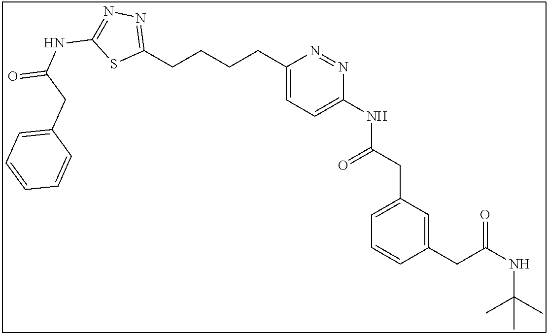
C1(CCCCC2=CC=C(NC(CC3=CC=CC(CC(NC(C)(C)C)=O)=C3)=O)N=N2)=NN=C(NC(=O)CC2=CC=CC=C2)S1
